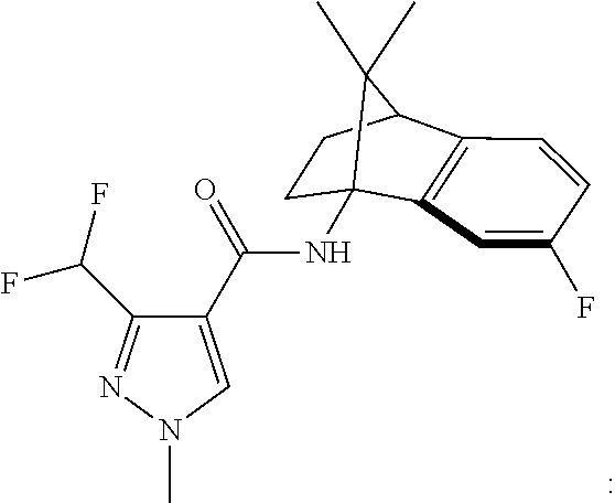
N(C12C3=C(C=CC(F)=C3)C(CC1)C2(C)C)C(=O)C1=CN(C)N=C1C(F)F
